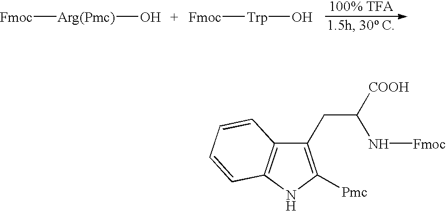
C1(CC([COOH])N[Fmoc])=C([Pmc])NC2=C1C=CC=C2.[Fmoc][Arg(Pmc)]O.[Trp]([Fmoc])O
